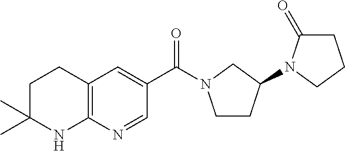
C1C(C)(C)NC2=C(C1)C=C(C(=O)N1CCC(N3C(=O)CCC3)C1)C=N2
